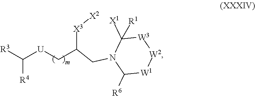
[R3]C([U]CC([X3][X2])CN1C([X1])([R1])[W3][W2][W1]C1[R6])[R4]
